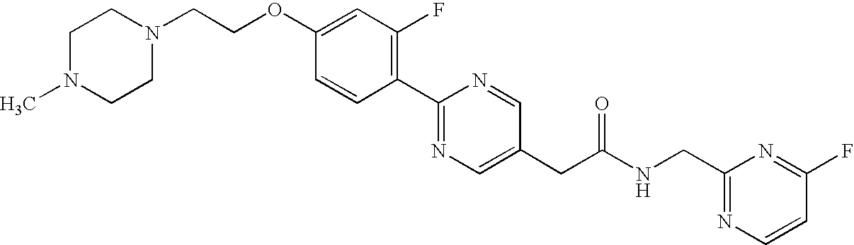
C1=CC(C2=NC=C(CC(NCC3=NC=CC(F)=N3)=O)C=N2)=C(F)C=C1OCCN1CCN(C)CC1
